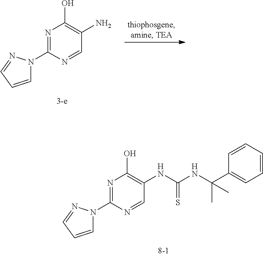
N1=C(N2C=CC=N2)N=CC(NC(NC(C2=CC=CC=C2)(C)C)=S)=C1O.N1=C(N2C=CC=N2)N=CC(N)=C1O
